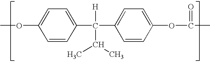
C1=CC(C([H])(C(C)C)C2=CC=C(OC(=O)C)C=C2)=CC=C1OC
